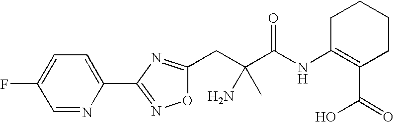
C1=NC(C2=NOC(CC(C(NC3=C(C(O)=O)CCCC3)=O)(N)C)=N2)=CC=C1F
